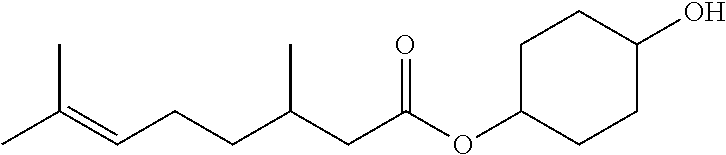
C(CCC(CC(OC1CCC(O)CC1)=O)C)=C(C)C
